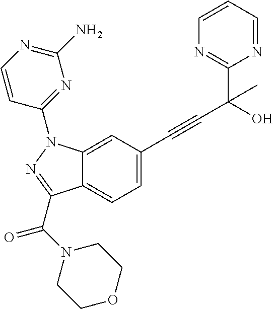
C1=C2C(=CC(C#CC(C3=NC=CC=N3)(O)C)=C1)N(C1=NC(N)=NC=C1)N=C2C(N1CCOCC1)=O
